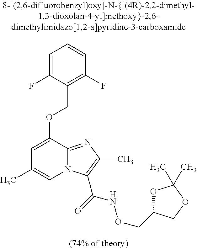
C1=C(F)C(COC2=CC(C)=CN3C2=NC(C)=C3C(=O)NOCC2OC(C)(C)OC2)=C(F)C=C1
